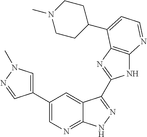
C1(C2=CN(C)N=C2)=CN=C2C(=C1)C(C1=NC3=C(N1)N=CC=C3C1CCN(C)CC1)=NN2
